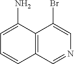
C1=C(N)C2=C(C=C1)C=NC=C2Br
